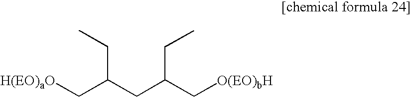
[H(EO)aO]CC(CC(C[O(EO)bH])CC)CC
